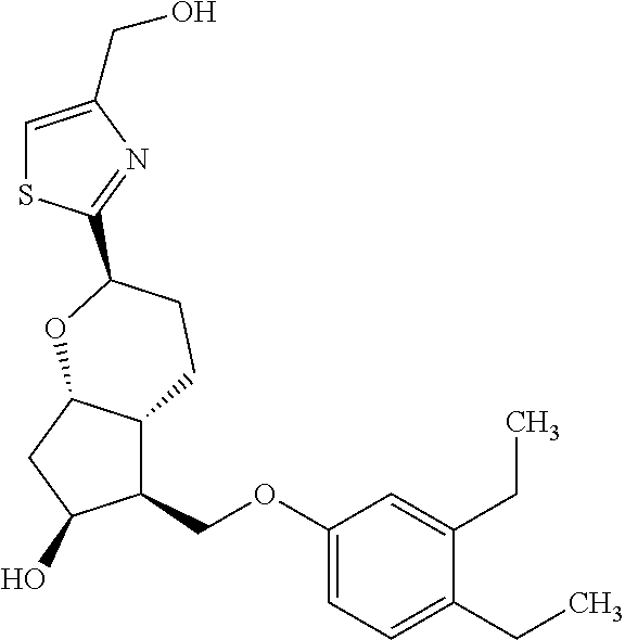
C1(COC2=CC=C(CC)C(CC)=C2)C2C(CC1O)OC(C1=NC(CO)=CS1)CC2
